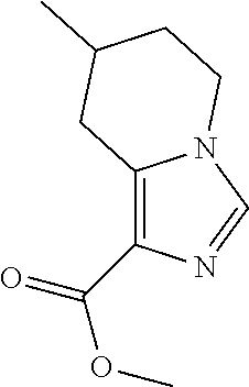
C12=C(C(=O)OC)N=CN1CCC(C)C2
